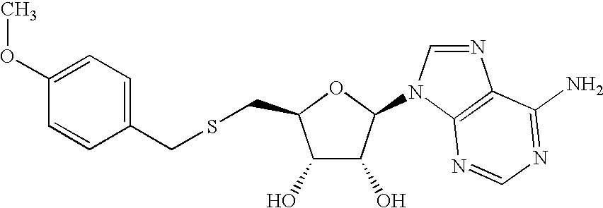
C1(O)C(O)C(N2C=NC3=C2N=CN=C3N)OC1CSCC1=CC=C(OC)C=C1
